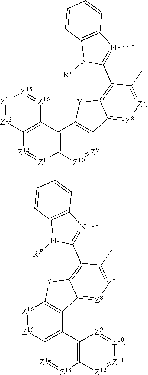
C12=C(C3=C([Z9]=[Z10]1)C1=[Z8][Z7]=C(C)C(C4=N(C)C5=C(N4[RF])C=CC=C5)=C1[Y]3)C1=C([Z12]=[Z11]2)[Z13]=[Z14][Z15]=[Z16]1.[Z15]1=[Z16]C2=C(C3=C1[Z14]=[Z13]C1=C3[Z9]=[Z10][Z11]=[Z12]1)C1=[Z8][Z7]=C(C)C(C3=N(C)C4=C(N3[RF])C=CC=C4)=C1[Y]2
